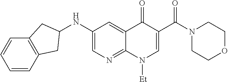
C1=CC2=C(C=C1)CC(NC1=CN=C3C(=C1)C(=O)C(C(N1CCOCC1)=O)=CN3[Et])C2
